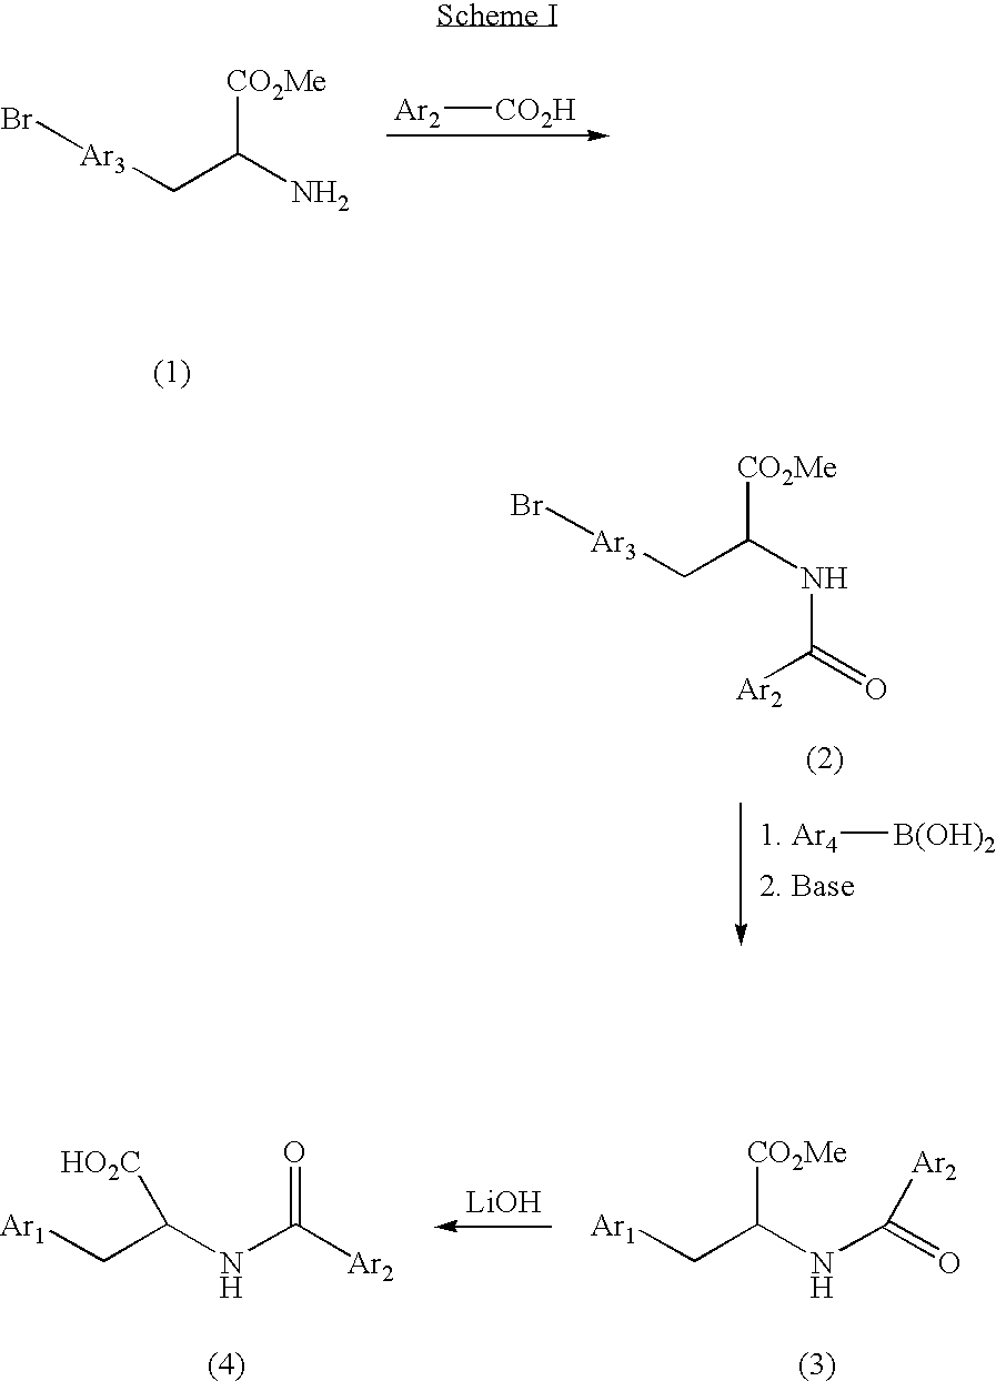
Br[Ar3]CC(N)[CO2Me].[Ar2][CO2H].Br[Ar3]CC(NC(=O)[Ar2])[CO2Me].[1. Ar4][B(OH)2].[2. Base].[Ar1]CC(NC(=O)[Ar2])[CO2Me].[LiOH].[Ar1]CC(NC([Ar2])=O)[HO2C]
